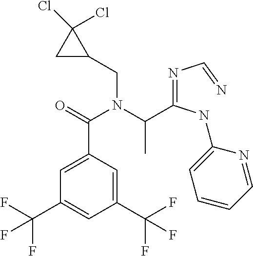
C1(C(F)(F)F)=CC(C(=O)N(C(C(=NC=N)NC2=CC=CC=N2)C)CC2C(Cl)(Cl)C2)=CC(C(F)(F)F)=C1
